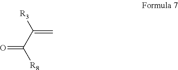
[R3]C(C([R8])=O)=C
